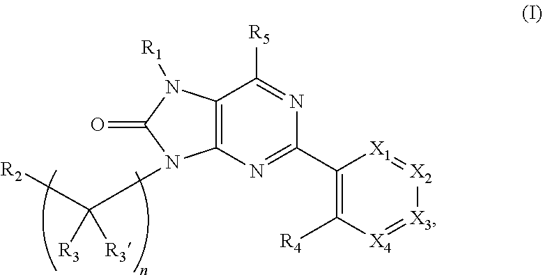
C12=C(N=C(C3=C([R4])[X4]=[X3][X2]=[X1]3)N=C1[R5])N(C([R2])([R3])[R3])C(=O)N2[R1]
